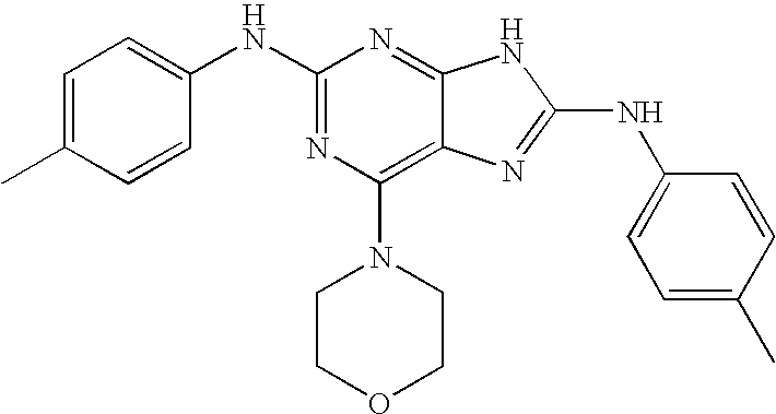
N1=C2C(=C(N3CCOCC3)N=C1NC1=CC=C(C)C=C1)N=C(NC1=CC=C(C)C=C1)N2
